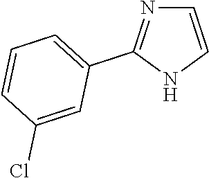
C1=CNC(C2=CC=CC(Cl)=C2)=N1
